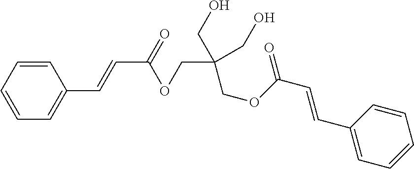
C1=CC=CC=C1C=CC(=O)OCC(CO)(COC(=O)C=CC1=CC=CC=C1)CO
